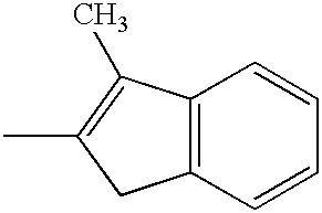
C12=C(C=CC=C1)CC(C)=C2C
